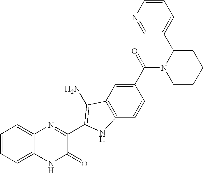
C1=C2C(=CC=C1)N=C(C1=C(N)C3=C(C=CC(C(=O)N4CCCCC4C4=CC=CN=C4)=C3)N1)C(=O)N2
